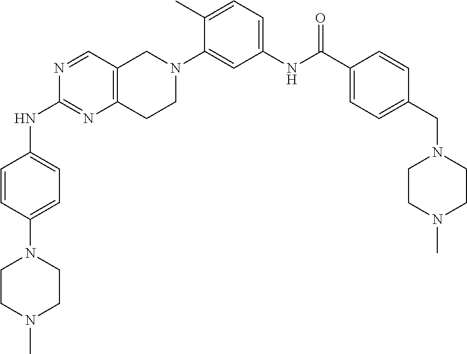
N1=CC2=C(N=C1NC1=CC=C(N3CCN(C)CC3)C=C1)CCN(C1=CC(NC(C3=CC=C(CN4CCN(C)CC4)C=C3)=O)=CC=C1C)C2
